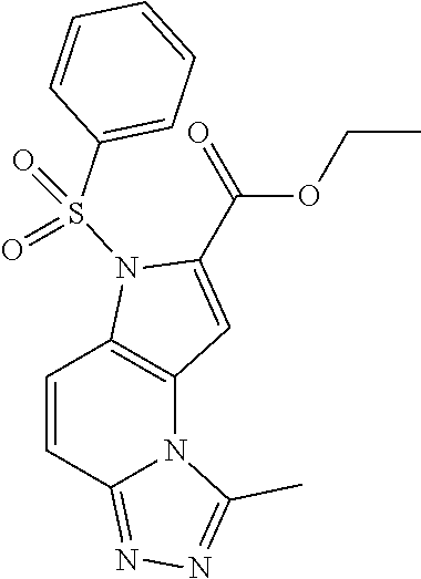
C(OCC)(C1=CC2=C(N1S(C1=CC=CC=C1)(=O)=O)C=CC1=NN=C(C)N21)=O
